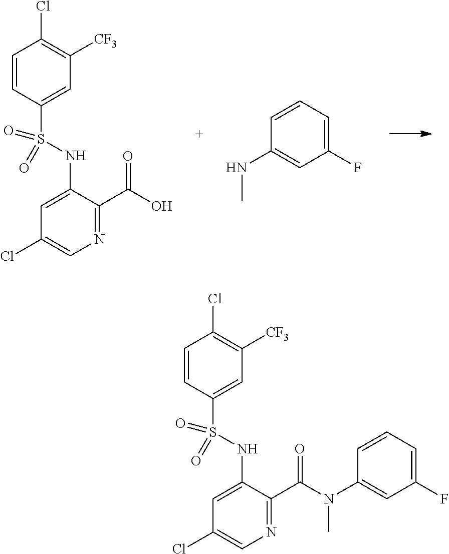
N1=C(C(O)=O)C(NS(C2=CC([CF3])=C(Cl)C=C2)(=O)=O)=CC(Cl)=C1.N(C)C1=CC(F)=CC=C1.N1=C(C(N(C)C2=CC(F)=CC=C2)=O)C(NS(C2=CC([CF3])=C(Cl)C=C2)(=O)=O)=CC(Cl)=C1
